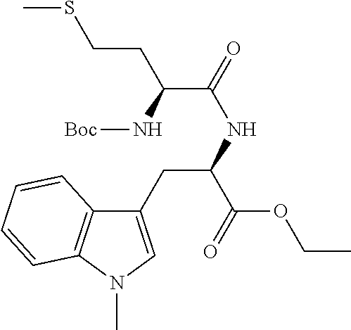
C1(CC(NC(C(N[Boc])CCSC)=O)C(OCC)=O)=CN(C)C2=C1C=CC=C2
